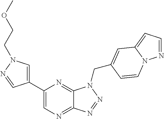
C1=C(C2=CN=C3C(=N2)N(CC2=CC4=CC=NN4C=C2)N=N3)C=NN1CCOC
